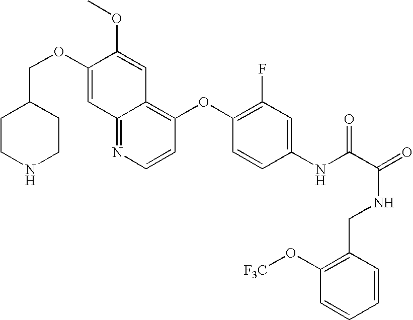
C(OC1=CC2=NC=CC(OC3=C(F)C=C(NC(C(=O)NCC4=C(O[F3C])C=CC=C4)=O)C=C3)=C2C=C1OC)C1CCNCC1
